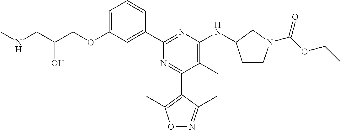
C1=C(OCC(CNC)O)C=C(C2=NC(NC3CCN(C(OCC)=O)C3)=C(C)C(C3=C(C)ON=C3C)=N2)C=C1
